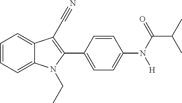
C1=CC=C2C(=C1)C(C#N)=C(C1=CC=C(N(C(C(C)C)=O)[H])C=C1)N2CC
